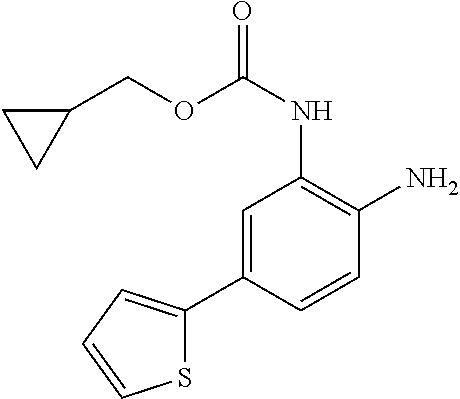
C1=C(C2=CC=CS2)C=CC(N)=C1NC(OCC1CC1)=O
